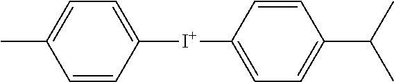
C1=CC([I+]C2=CC=C(C(C)C)C=C2)=CC=C1C
